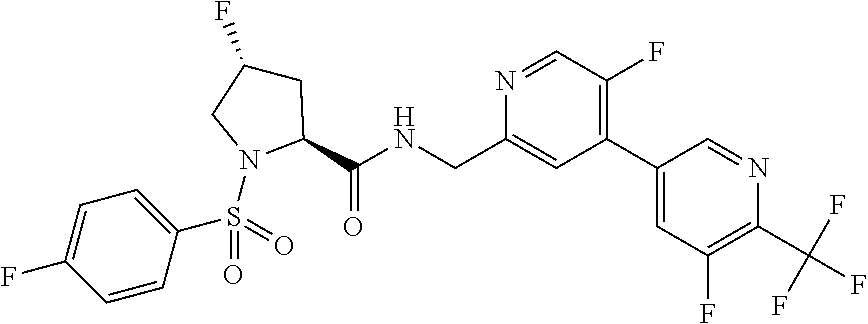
C1=CC(S(N2C(C(=O)NCC3=CC(C4=CC(F)=C(C(F)(F)F)N=C4)=C(F)C=N3)CC(F)C2)(=O)=O)=CC=C1F
